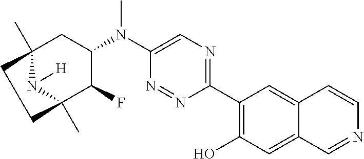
C1(C2=C(O)C=C3C(=C2)C=CN=C3)=NC=C(N(C2CC3(C)N([H])C(C)(C2F)CC3)C)N=N1
